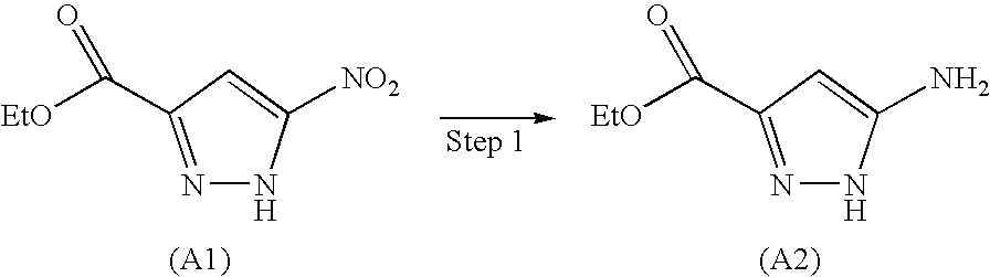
N1=C(C([EtO])=O)C=C(N)N1.N1=C(C([EtO])=O)C=C([NO2])N1
